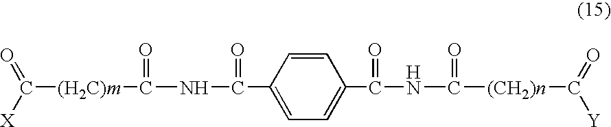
C([(CH2)n]C([Y])=O)(=O)NC(C1=CC=C(C(=O)NC([(H2C)m]C(=O)[X])=O)C=C1)=O
